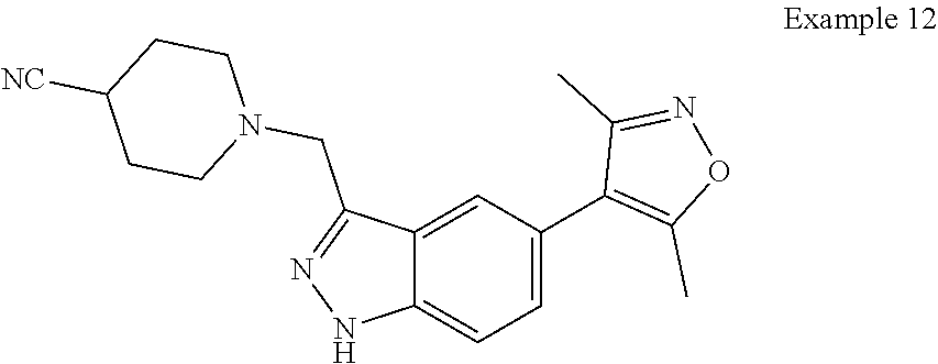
C12=CC(C3=C(C)ON=C3C)=CC=C1NN=C2CN1CCC([NC])CC1
